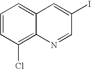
C1=CC(Cl)=C2C(=C1)C=C(I)C=N2
